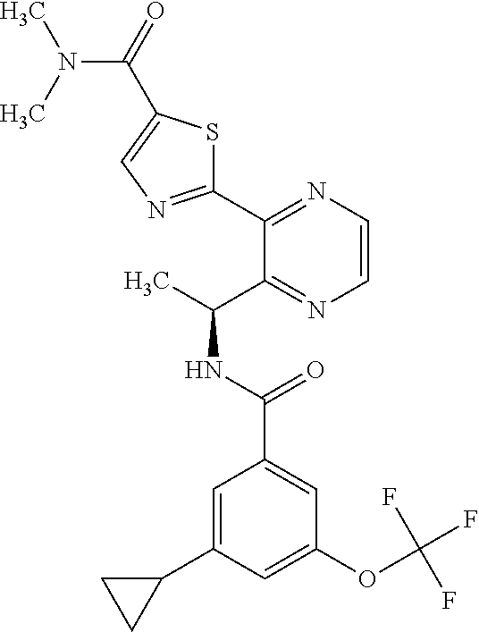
C1(C2=NC=CN=C2C(C)NC(C2=CC(OC(F)(F)F)=CC(C3CC3)=C2)=O)=NC=C(C(N(C)C)=O)S1
